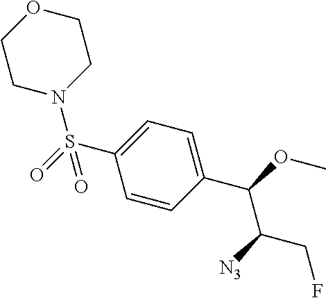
S(C1=CC=C(C(OC)C([N3])CF)C=C1)(=O)(N1CCOCC1)=O
